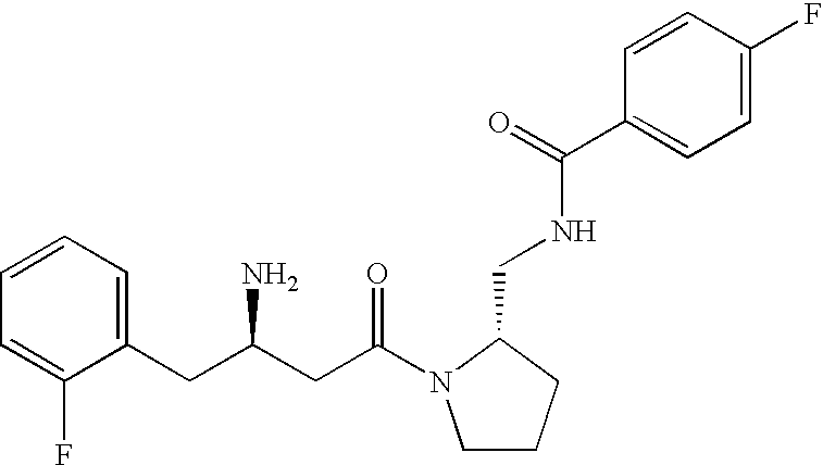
C1=CC=C(CC(N)CC(=O)N2CCCC2CNC(=O)C2=CC=C(F)C=C2)C(F)=C1
